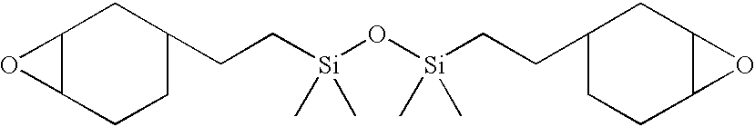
C12C(CCC(CC[Si](O[Si](C)(C)CCC3CCC4C(C3)O4)(C)C)C1)O2
